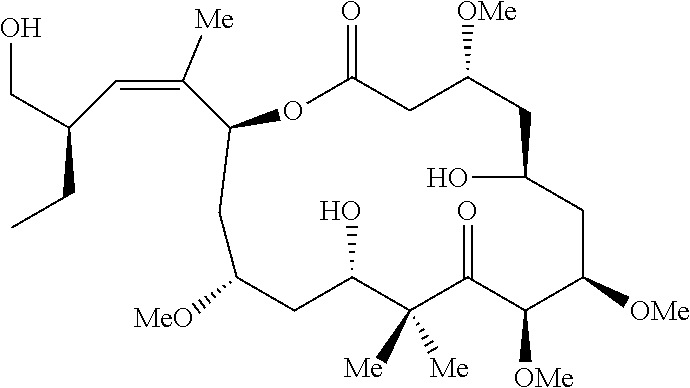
O=C1C([OMe])C([OMe])CC(O)CC([OMe])CC(=O)OC(C(=CC(CC)CO)[Me])CC([MeO])CC(O)C1([Me])[Me]
